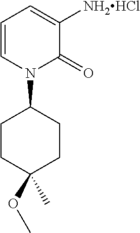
C1=CN(C2CCC(OC)(C)CC2)C(=O)C([NH2HCl])=C1
